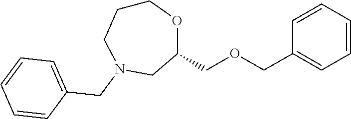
C1CCN(CC2=CC=CC=C2)CC(COCC2=CC=CC=C2)O1
